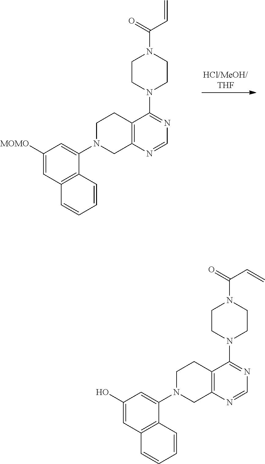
N1(C2=CC([MOMO])=CC3=C2C=CC=C3)CC2=C(CC1)C(N1CCN(C(C=C)=O)CC1)=NC=N2.N1(C2=CC(O)=CC3=C2C=CC=C3)CC2=C(CC1)C(N1CCN(C(C=C)=O)CC1)=NC=N2
